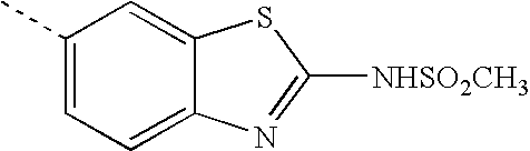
C1(C)=CC=C2C(=C1)SC([NHSO2CH3])=N2
